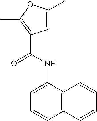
C12=C(C=CC=C1)C=CC=C2NC(=O)C1=C(C)OC(C)=C1
